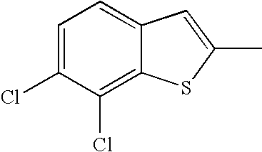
C1=C(Cl)C(Cl)=C2C(=C1)C=C(C)S2
